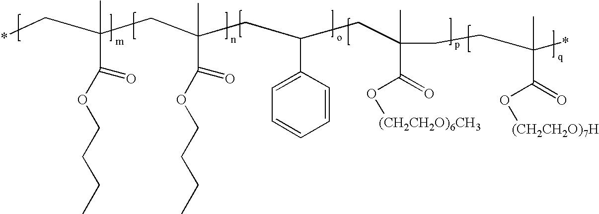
C(C(=O)OCCCC)(C*)(C)CC(CC(C1=CC=CC=C1)CC(C(=O)O[(CH2CH2O)6CH3])(C)CCC(*)(C)C(=O)O[(CH2CH2O)7H])(C)C(=O)OCCCC
